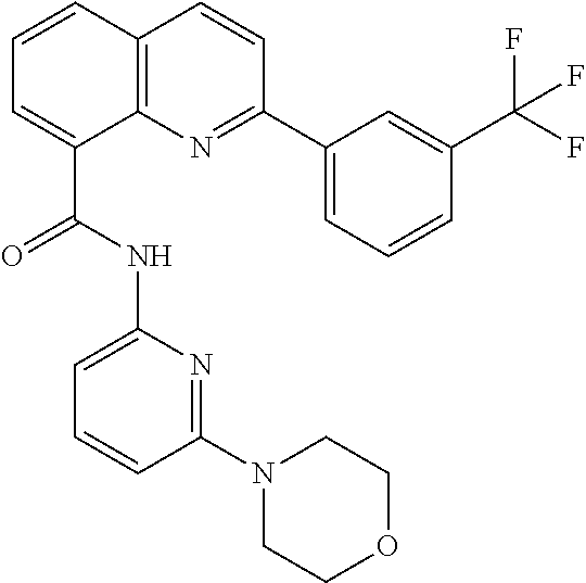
C1=CC2=C(C(C(NC3=CC=CC(N4CCOCC4)=N3)=O)=C1)N=C(C1=CC=CC(C(F)(F)F)=C1)C=C2
